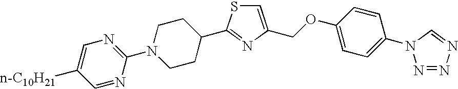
C1=C(COC2=CC=C(N3N=NN=C3)C=C2)N=C(C2CCN(C3=NC=C([n-C10H21])C=N3)CC2)S1
